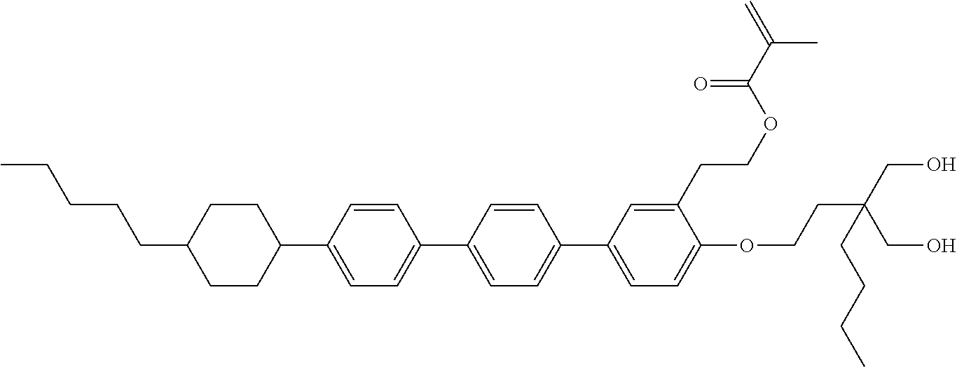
C1=C(CCOC(C(=C)C)=O)C(OCCC(CO)(CO)CCCC)=CC=C1C1=CC=C(C2=CC=C(C3CCC(CCCCC)CC3)C=C2)C=C1
